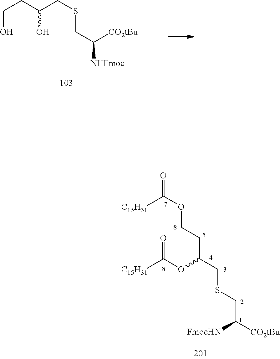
S(CC([NHFmoc])[CO2tBu])CC(O)CCO.[C15H31]C(OCCC(OC([C15H31])=O)CSCC([FmocHN])[CO2tBu])=O
